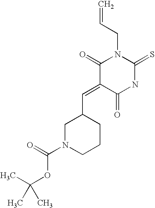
C=CCN1C(=O)C(=CC2CN(C(=O)OC(C)(C)C)CCC2)C(=O)NC1=S
